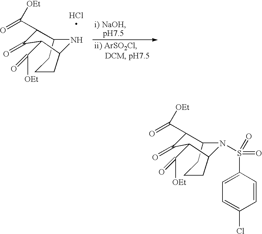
C12CCCC(C(C([OEt])=O)C(=O)C1C(=O)[OEt])N2S(=O)(C1=CC=C(Cl)C=C1)=O.C12CCCC(C(C(=O)[OEt])C(=O)C1C(=O)[OEt])N2
